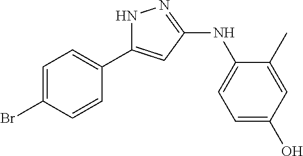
C1=C(Br)C=CC(C2=CC(NC3=CC=C(O)C=C3C)=NN2)=C1
